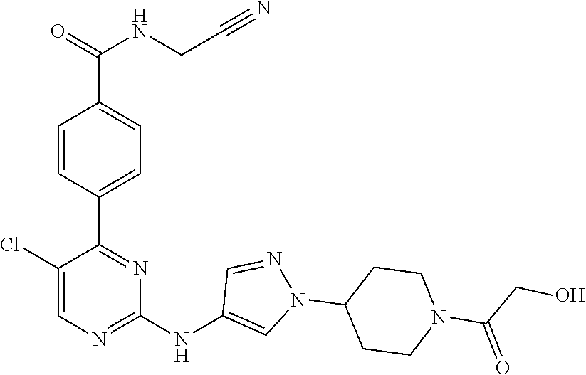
C1(C2=NC(NC3=CN(C4CCN(C(CO)=O)CC4)N=C3)=NC=C2Cl)=CC=C(C(=O)NCC#N)C=C1
